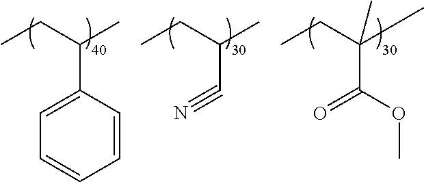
C(#N)C(CC)C.C(=O)(C(CC)(C)C)OC.C1=CC(C(CC)C)=CC=C1
